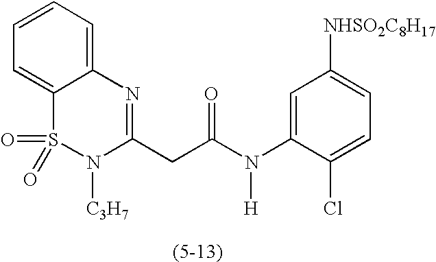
C1=CC=C2C(=C1)S(=O)(=O)N([C3H7])C(CC(N(C1=CC([NHSO2C8H17])=CC=C1Cl)[H])=O)=N2
